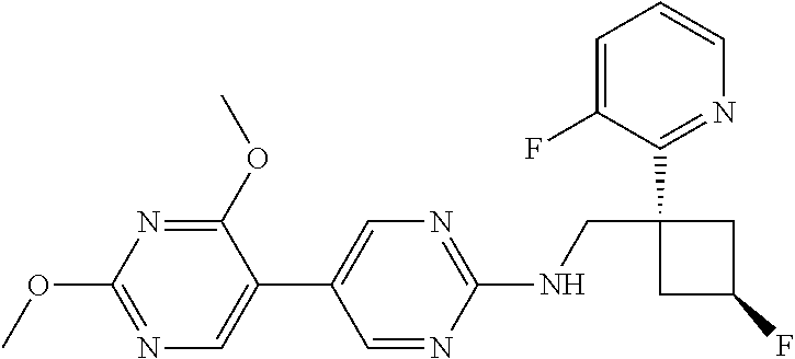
C1(NCC2(C3=NC=CC=C3F)CC(F)C2)=NC=C(C2=CN=C(OC)N=C2OC)C=N1
